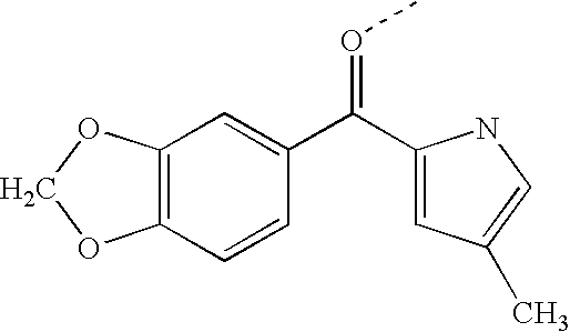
C12=C(C=CC(C(C3=CC(C)=CN3)=OC)=C1)OCO2
